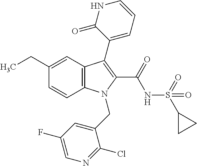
C1(CC)=CC2=C(C=C1)N(CC1=CC(F)=CN=C1Cl)C(C(NS(C1CC1)(=O)=O)=O)=C2C1=CC=CNC1=O
